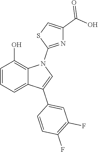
C1=CC=C2C(=C1O)N(C1=NC(C(=O)O)=CS1)C=C2C1=CC(F)=C(F)C=C1
